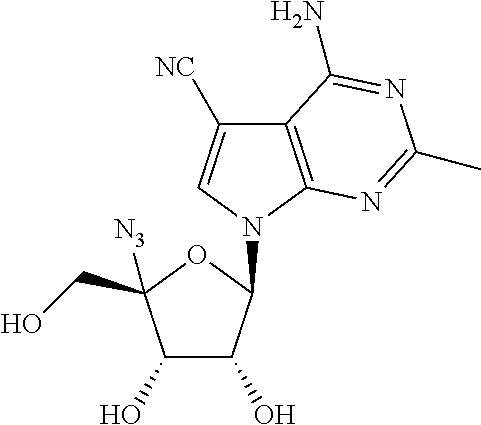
C1(O)C(O)C(N2C=C([NC])C3=C2N=C(C)N=C3N)OC1(CO)[N3]
